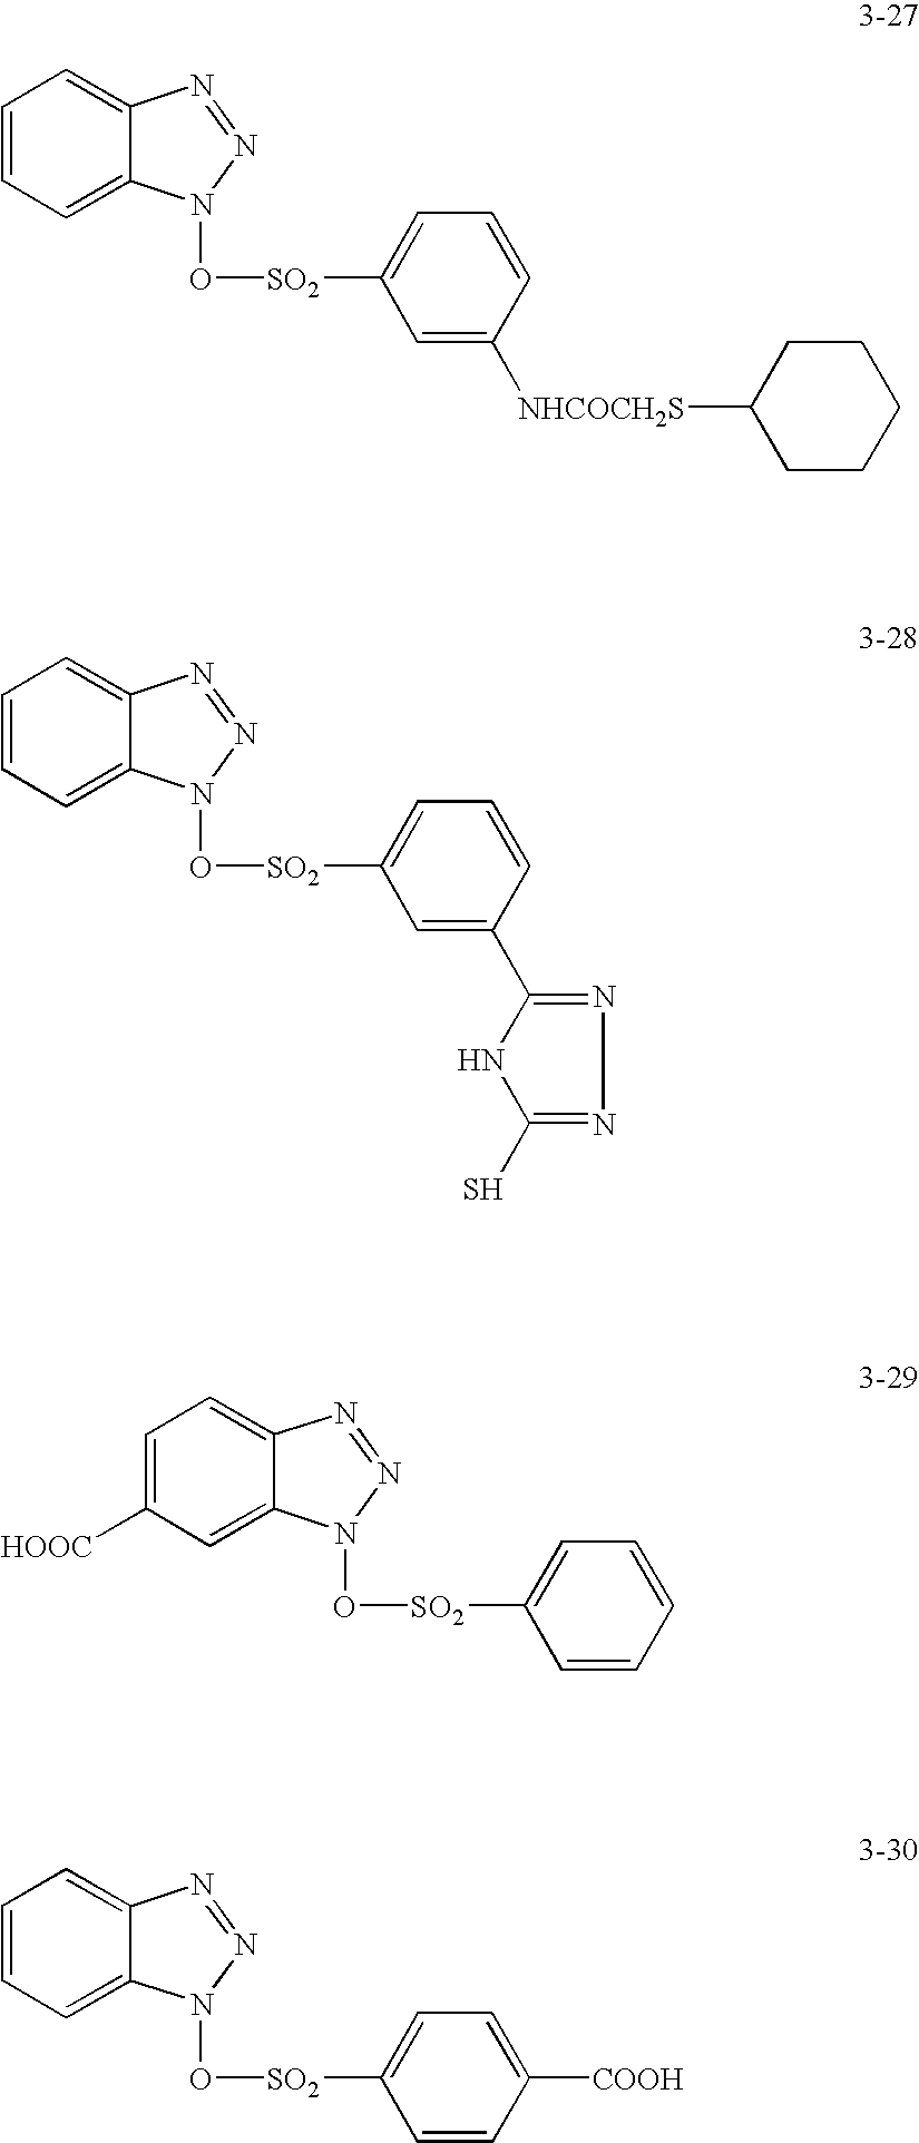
C1=CC=C2C(=C1)N=NN2O[SO2]C1=CC=CC([NHCOCH2S]C2CCCCC2)=C1.C1=CC=C2C(=C1)N=NN2O[SO2]C1=CC=CC(C2=NN=C(S)N2)=C1.C1=C([HOOC])C=C2C(=C1)N=NN2O[SO2]C1=CC=CC=C1.C1=CC=C2C(=C1)N=NN2O[SO2]C1=CC=C([COOH])C=C1
